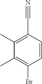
C1(C#N)=C(C)C(C)=C(Br)C=C1
